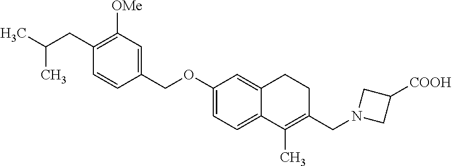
C1(CC(C)C)=C([OMe])C=C(COC2=CC=C3C(=C2)CCC(CN2CC([COOH])C2)=C3C)C=C1
